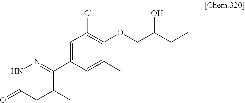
C1(C2=NNC(=O)CC2C)=CC(Cl)=C(OCC(O)CC)C(C)=C1
